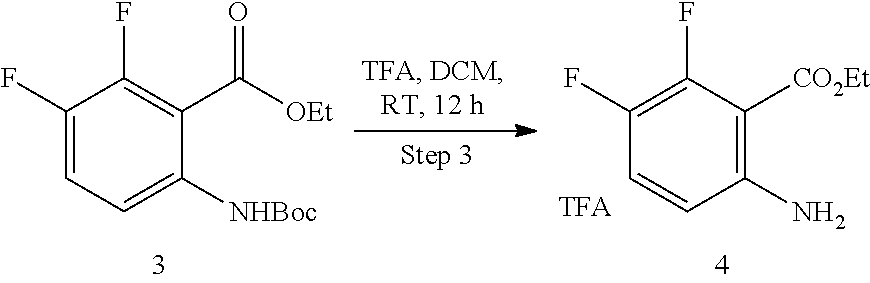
C1(F)=CC=C([NHBoc])C(C([OEt])=O)=C1F.C1(F)=C(F)C([CO2Et])=C(N)C=C1
